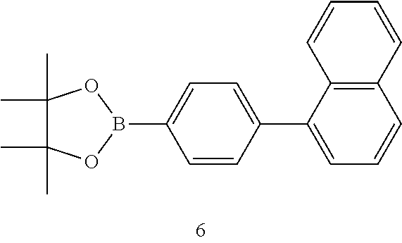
C1=C(B2OC(C)(C)C(C)(C)O2)C=CC(C2=CC=CC3=C2C=CC=C3)=C1
